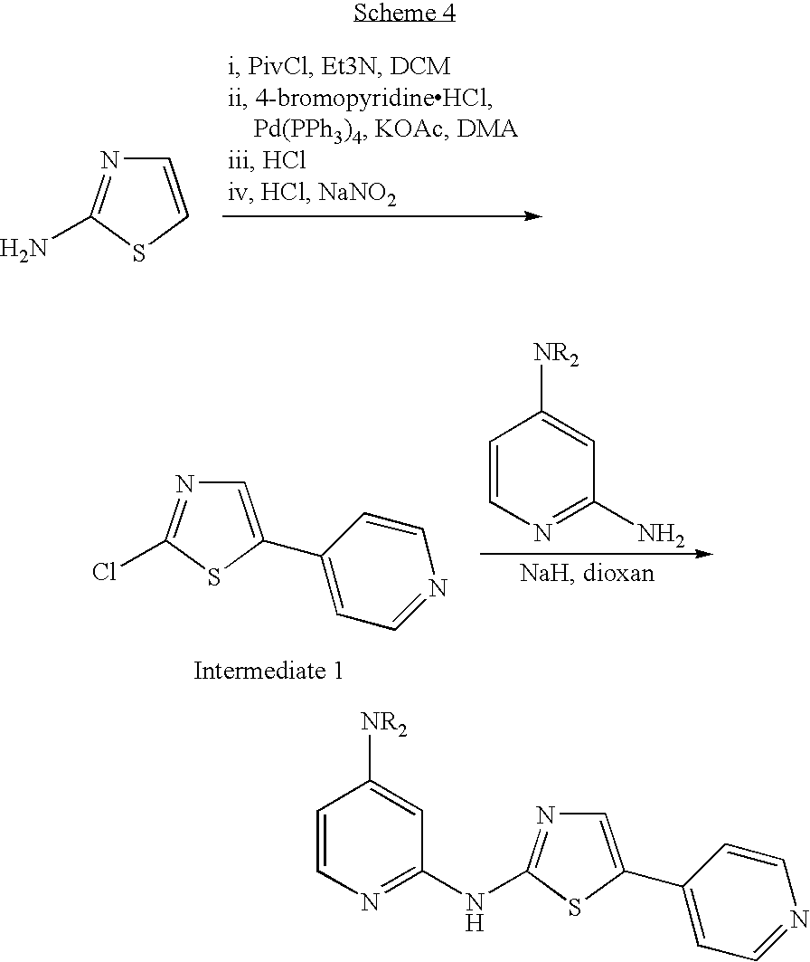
C1=CSC(N)=N1.C1=C(C2=CC=NC=C2)SC(Cl)=N1.C1=CN=C(N)C=C1[NR2].C1=C(C2=CC=NC=C2)SC(NC2=NC=CC([NR2])=C2)=N1
